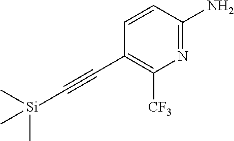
N1=C(N)C=CC(C#C[Si](C)(C)C)=C1[CF3]
